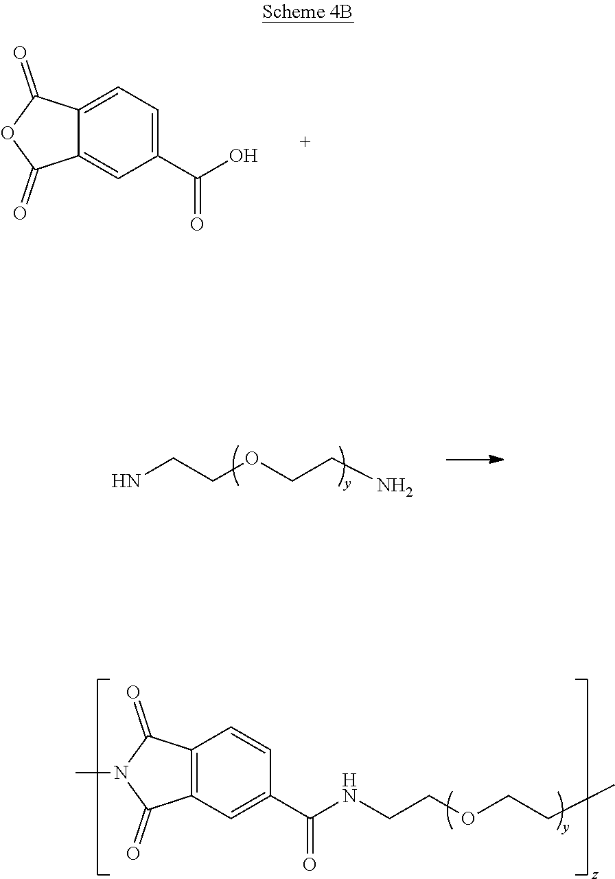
C12=CC=C(C(=O)O)C=C1C(=O)OC2=O.NCCOCCN.C12=C(C=C(C(=O)NCCOCCC)C=C1)C(=O)N(C)C2=O
